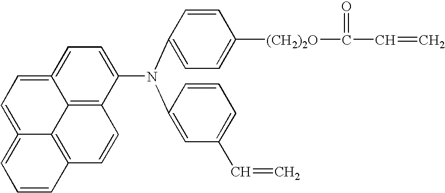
C1=CC2=C3C(=C1)=CC=C1=CC=C(N(C4=CC=C([(CH2)2O]C(=O)C=C)C=C4)C4=CC(C=C)=CC=C4)C(=C31)C=C2
